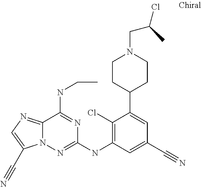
N12C(=NC=C1C#N)C(NCC)=NC(NC1=C(Cl)C(C3CCN(CC(Cl)C)CC3)=CC(C#N)=C1)=N2
